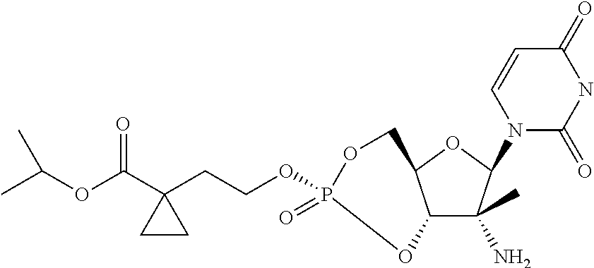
C12C(C)(N)C(N3C(=O)NC(=O)C=C3)OC1COP(=O)(OCCC1(C(OC(C)C)=O)CC1)O2
